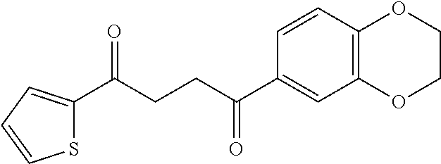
C(CCC(C1=CC2=C(C=C1)OCCO2)=O)(=O)C1=CC=CS1
